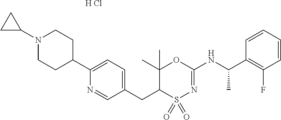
C1=C(C2CCN(C3CC3)CC2)N=CC(CC2C(C)(C)OC(NC(C3=C(F)C=CC=C3)C)=NS2(=O)=O)=C1.[H Cl]
